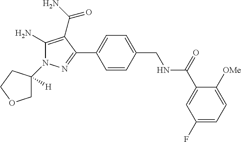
C1=CC(C2=NN(C3([H])COCC3)C(N)=C2C(=O)N)=CC=C1CNC(C1=CC(F)=CC=C1[OMe])=O
